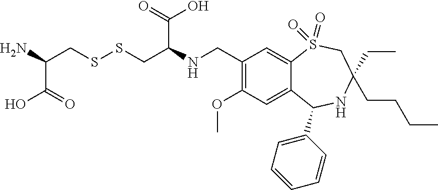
C1(CNC(CSSCC(C(=O)O)N)C(=O)O)=C(OC)C=C2C(=C1)S(=O)(=O)CC(CCCC)(CC)NC2C1=CC=CC=C1
